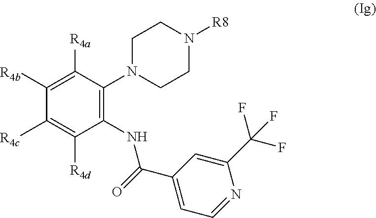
C1(NC(C2=CC=NC(C(F)(F)F)=C2)=O)=C(N2CCN([R8])CC2)C([R4a])=C([R4b])C([R4c])=C1[R4d]
